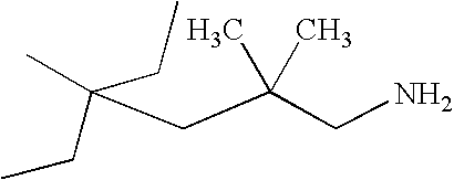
C(CC(CN)(C)C)(C)(CC)CC
